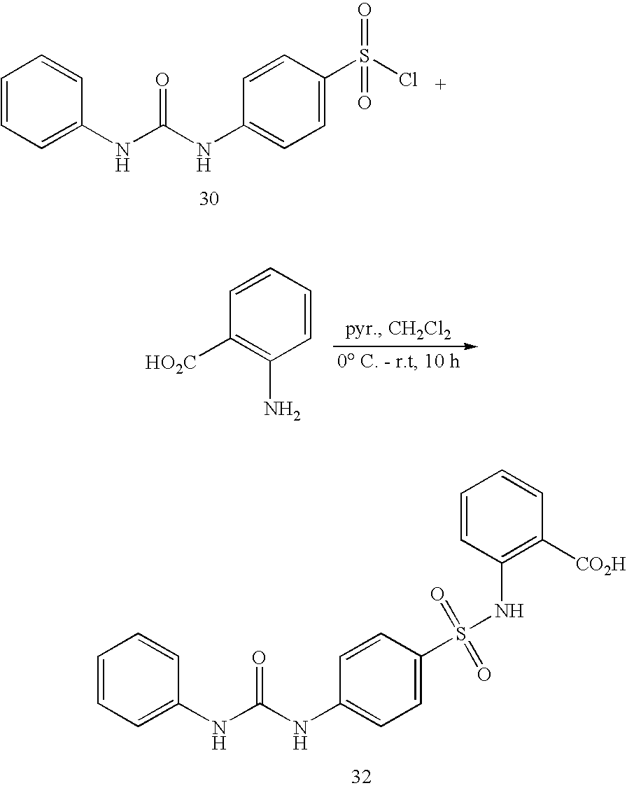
C1=CC=C(NC(NC2=CC=C(S(Cl)(=O)=O)C=C2)=O)C=C1.C1=CC=CC(N)=C1[HO2C].C1=CC=C(NC(NC2=CC=C(S(=O)(=O)NC3=C([CO2H])C=CC=C3)C=C2)=O)C=C1
